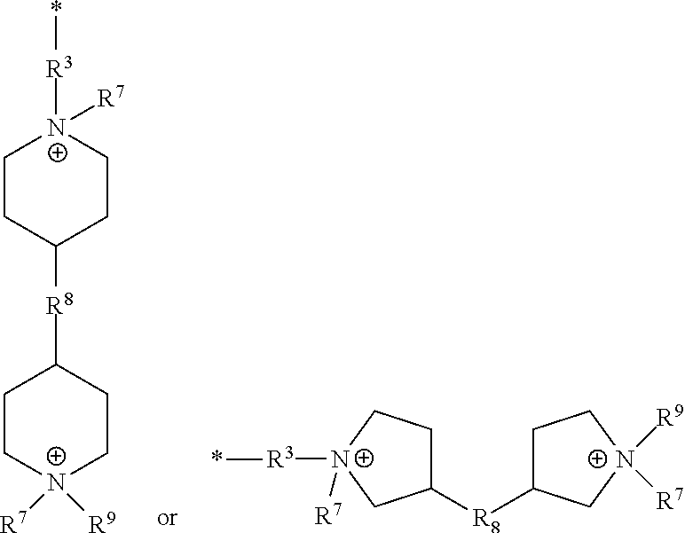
C1CC([R8]C2CC[N+]([R7])([R9])CC2)CC[N+]1([R3]*)[R7].C1([R8]C2CC[N+]([R9])([R7])C2)CC[N+]([R3]*)([R7])C1
